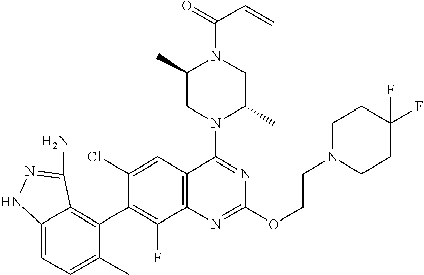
C12=CC=C(C)C(C3=C(F)C4=C(C=C3Cl)C(N3C(C)CN(C(=O)C=C)C(C)C3)=NC(OCCN3CCC(F)(F)CC3)=N4)=C1C(N)=NN2
